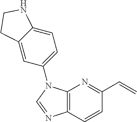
C12=C(C=CC(C=C)=N1)N=CN2C1=CC=C2C(=C1)CCN2
